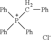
[Ph][P+]([Ph])(C[Ph])[Ph].[Cl-]
